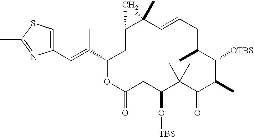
C12CC(C(=CC3=CSC(C)=N3)C)OC(=O)CC(O[TBS])C(C)(C)C(=O)C(C)C([OTBS])C(C)CC=CC1(C)C2
